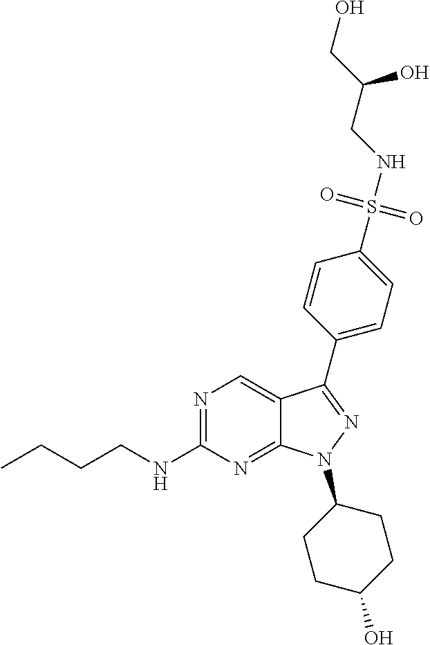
N1=C(NCCCC)N=C2C(=C1)C(C1=CC=C(S(NCC(CO)O)(=O)=O)C=C1)=NN2C1CCC(O)CC1
